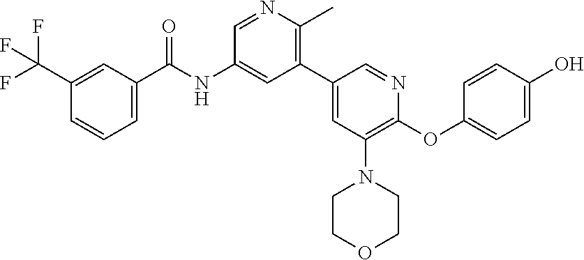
C1(C2=CC(N3CCOCC3)=C(OC3=CC=C(O)C=C3)N=C2)=C(C)N=CC(NC(C2=CC=CC(C(F)(F)F)=C2)=O)=C1
